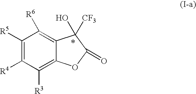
C1([R5])=C([R4])C([R3])=C2C(=C1[R6])C(O)([CF3])C(=O)O2
